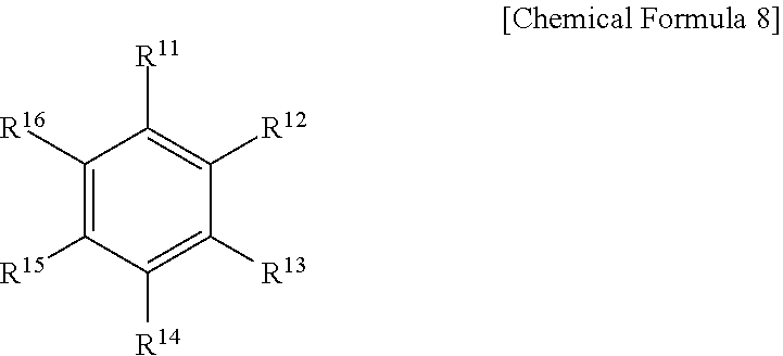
C1([R16])=C([R15])C([R14])=C([R13])C([R12])=C1[R11]
